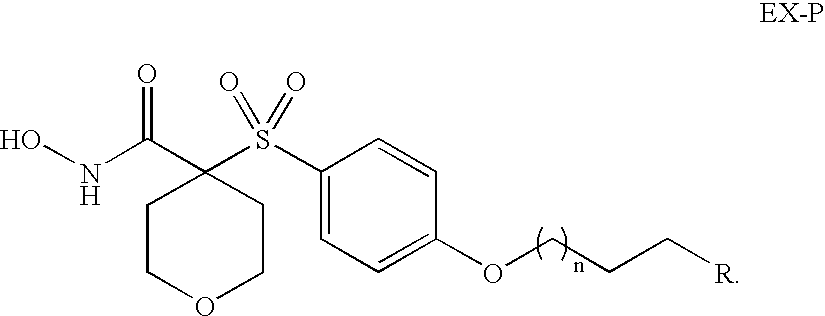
ONC(C1(S(C2=CC=C(OCCC[R])C=C2)(=O)=O)CCOCC1)=O
